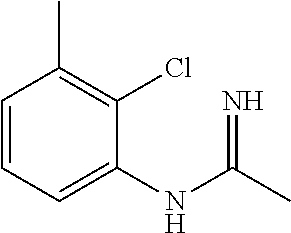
C1=CC=C(NC(C)=N)C(Cl)=C1C
